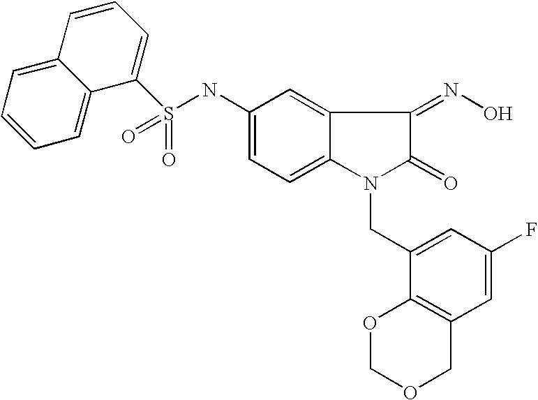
S(NC1=CC=C2C(=C1)C(=NO)C(=O)N2CC1=CC(F)=CC2=C1OCOC2)(C1=CC=CC2=CC=CC=C12)(=O)=O
